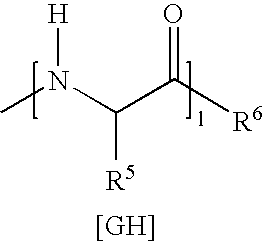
CN(C(C([R6])=O)[R5])[H]
